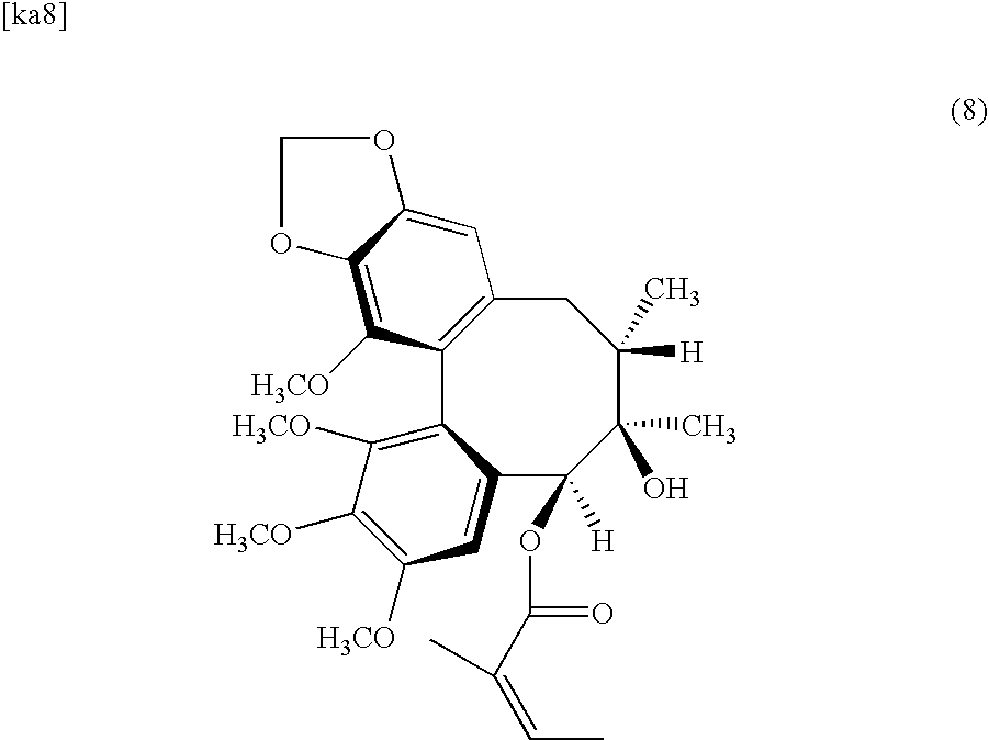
C12=C(CC(C)([H])C(C)(O)C(OC(C(=CC)C)=O)([H])C3=CC([H3CO])=C([H3CO])C([H3CO])=C13)C=C1C(=C2[H3CO])OCO1
